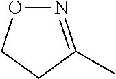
N1=C(C)CCO1
